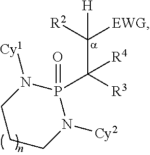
[H]C([EWG])([R2])C([R3])([R4])P1(=O)N([Cy2])CCCN1[Cy1]
